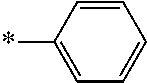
*C1=CC=CC=C1
